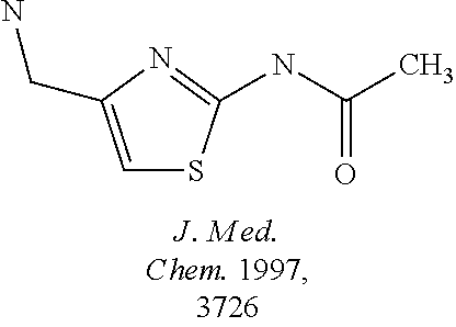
C1=C(CN)N=C(NC(C)=O)S1
